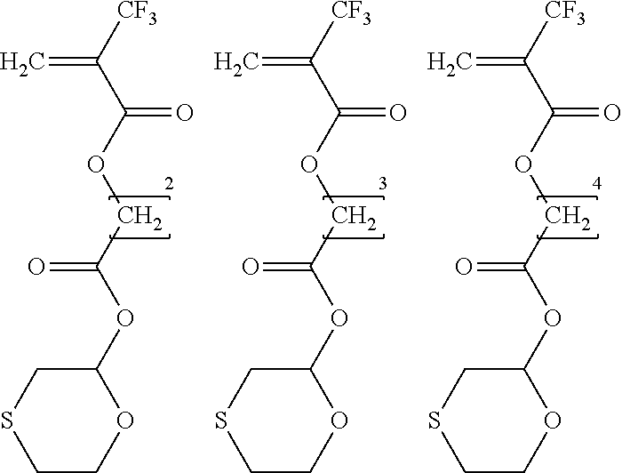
C(OC(C([CF3])=C)=O)C(OC1CSCCO1)=O.C(OC(C([CF3])=C)=O)C(OC1CSCCO1)=O.C(OC(C([CF3])=C)=O)C(OC1CSCCO1)=O
